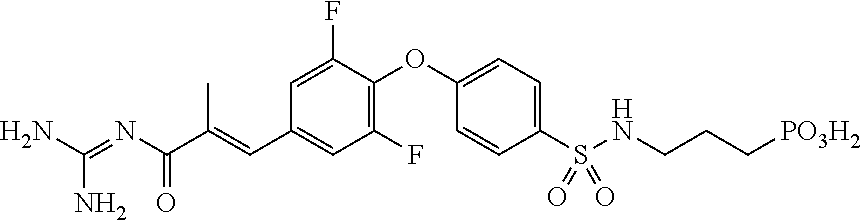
C1(C=C(C)C(N=C(N)N)=O)=CC(F)=C(OC2=CC=C(S(NCCC[PO3H2])(=O)=O)C=C2)C(F)=C1
